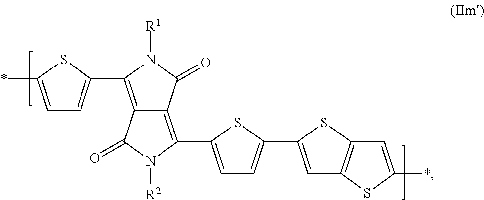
C12=C(C3=CC=C(*)S3)N([R1])C(=O)C1=C(C1=CC=C(C3=CC4=C(S3)C=C(*)S4)S1)N([R2])C2=O
